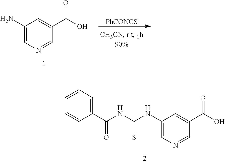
[PhCONCS].C1(N)=CN=CC(C(O)=O)=C1.C1(NC(NC(C2=CC=CC=C2)=O)=S)=CN=CC(C(O)=O)=C1
